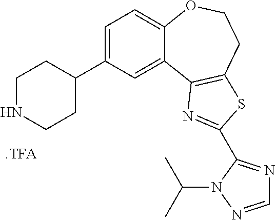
C1=C(C2CCNCC2)C=C2C(=C1)OCCC1=C2N=C(C2=NC=NN2C(C)C)S1
